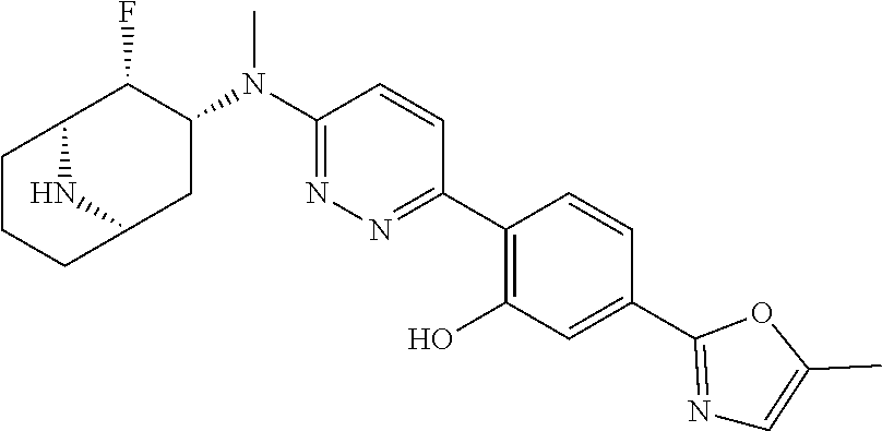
C1(N(C2C(F)C3CCCC(C2)N3)C)=NN=C(C2=C(O)C=C(C3=NC=C(C)O3)C=C2)C=C1
